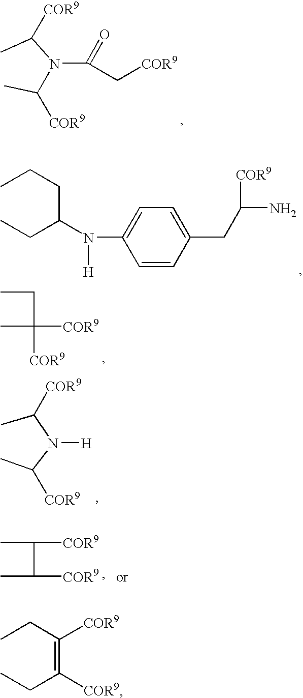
C(N(C(C)[COR9])C(C[COR9])=O)(C)[COR9].CCCC(CC)N(C1=CC=C(CC(N)[COR9])C=C1)[H].CCC([COR9])(C)[COR9].CC(N(C(C)[COR9])[H])[COR9].CC(C([COR9])C)[COR9].CCC(=C(CC)[COR9])[COR9]
